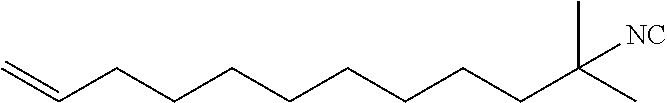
C=CCCCCCCCCC(C)(C)[NC]
